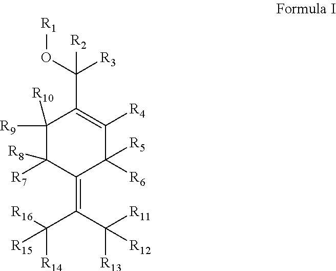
C1([R10])([R9])C([R7])([R8])C(=C(C([R16])([R14])[R15])C([R11])([R13])[R12])C([R6])([R5])C([R4])=C1C(O[R1])([R3])[R2]
